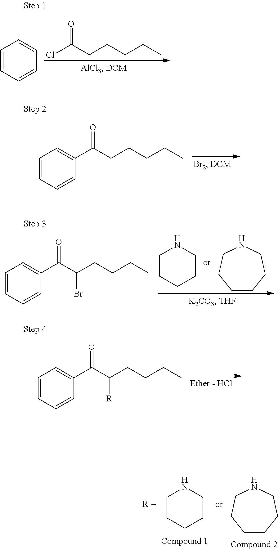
ClC(CCCCC)=O.C1=CC=CC=C1.C1=CC=CC(C(CCCCC)=O)=C1.C1=CC=CC(C(C(CCCC)Br)=O)=C1.C1CCCCN1.C1CCCNCC1.C1CCCCN1.C1CCCNCC1.C1=CC=CC(C(C(CCCC)[R])=O)=C1
